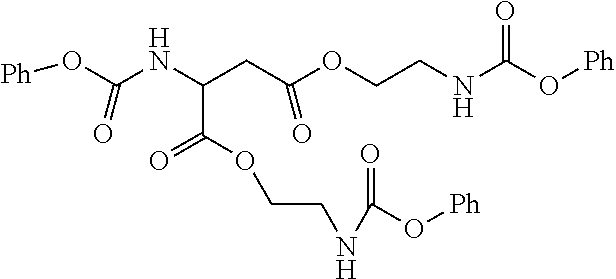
C(NC(CC(OCCNC(O[Ph])=O)=O)C(OCCNC(O[Ph])=O)=O)(O[Ph])=O
